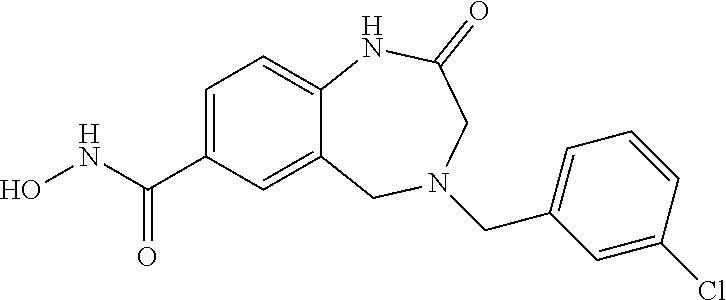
C1=C(C(NO)=O)C=C2C(=C1)NC(=O)CN(CC1=CC=CC(Cl)=C1)C2
